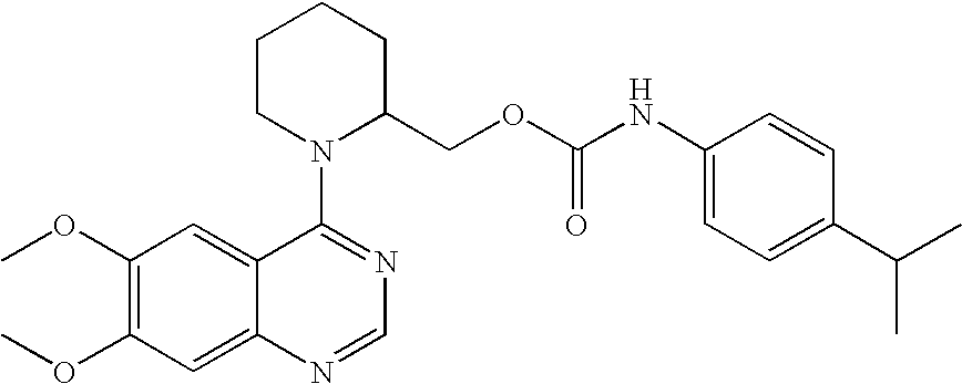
COC1=C(OC)C=C2C(=C1)C(N1C(COC(NC3=CC=C(C(C)C)C=C3)=O)CCCC1)=NC=N2
